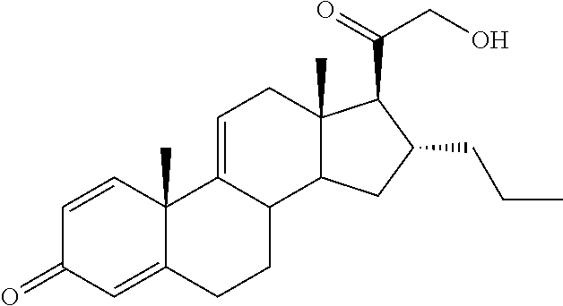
C1=CC2(C)C(=CC1=O)CCC1C2=CCC2(C)C1CC(CCC)C2C(=O)CO
